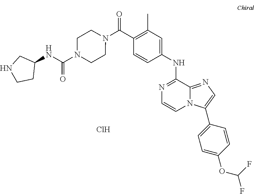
N1=C(NC2=CC(C)=C(C(=O)N3CCN(C(NC4CNCC4)=O)CC3)C=C2)C2=NC=C(C3=CC=C(OC(F)F)C=C3)N2C=C1.Cl
